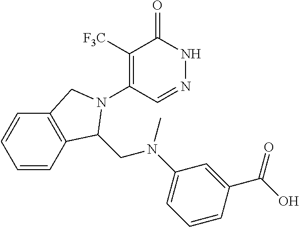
C1([F3C])=C(N2C(CN(C3=CC=CC(C(O)=O)=C3)C)C3=C(C=CC=C3)C2)C=NNC1=O
